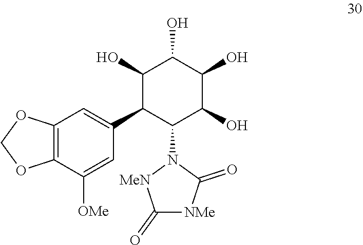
C12=C(C([OMe])=CC(C3C(N4[MeN]C(=O)[NMe]C4=O)C(O)C(O)C(O)C3O)=C1)OCO2
